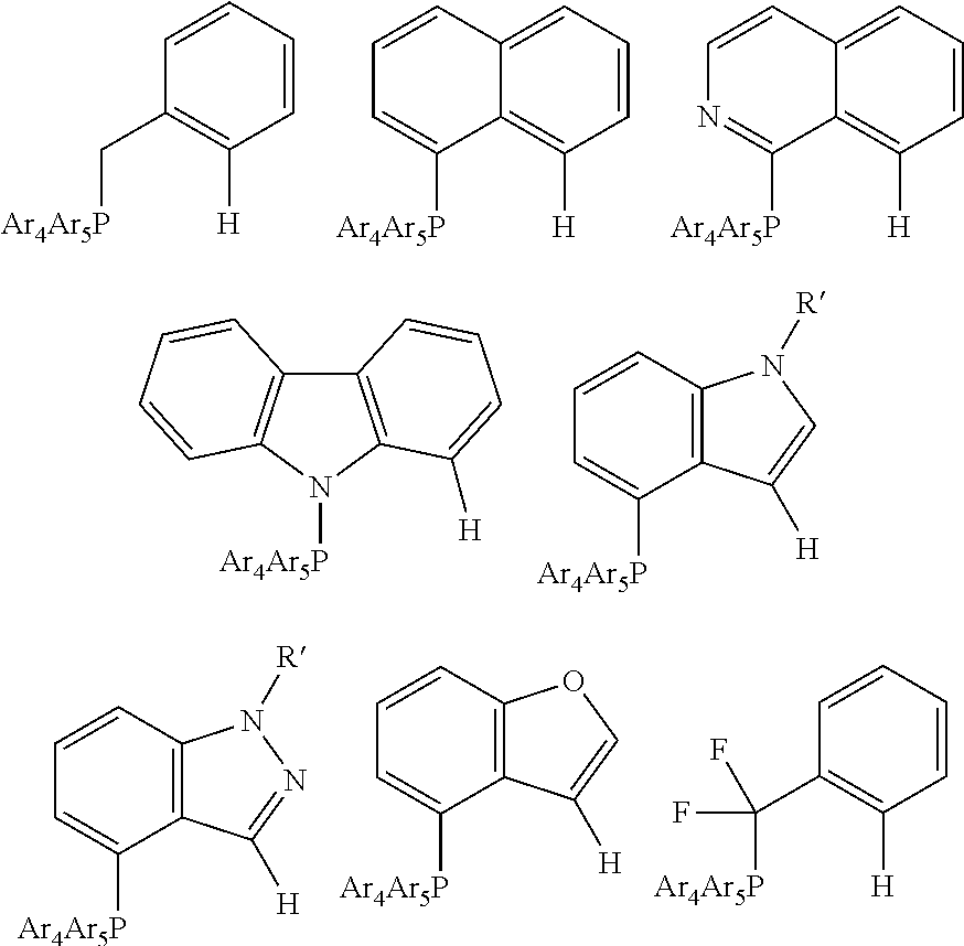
C12=C(N([Ar4Ar5P])C3=C1C=CC=C3)C([H])=CC=C2.C1=CC2=C(C([Ar4Ar5P])=C1)C([H])=CN2[R].C1=CC=CC([H])=C1C[Ar4Ar5P].C1=CC2=CC=CC([H])=C2C([Ar4Ar5P])=C1.C1=CC2=CC=CC([H])=C2C([Ar4Ar5P])=N1.C1=CC2=C(C([Ar4Ar5P])=C1)C([H])=NN2[R].C1=CC2=C(C([Ar4Ar5P])=C1)C([H])=CO2.C1=CC=CC([H])=C1C(F)([Ar4Ar5P])F
